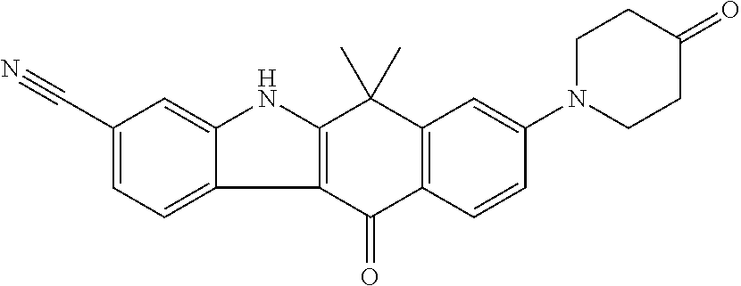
C1CC(=O)CCN1C1=CC2=C(C(=O)C3=C(C2(C)C)NC2=CC(C#N)=CC=C32)C=C1
